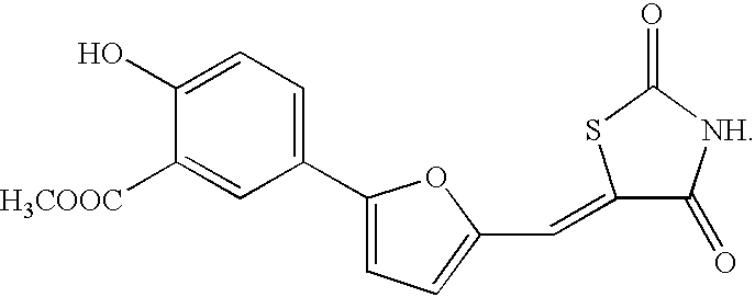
C1(C2=CC=C(C=C3C(=O)[NH]C(=O)S3)O2)=CC=C(O)C([H3COOC])=C1
